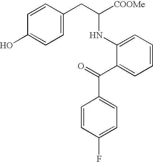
C1=CC(O)=CC=C1CC([COOMe])NC1=CC=CC=C1C(=O)C1=CC=C(F)C=C1
